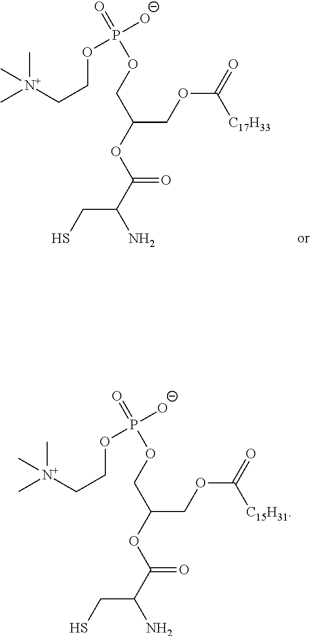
C[N+](CCOP(=O)(OCC(COC(=O)[C17H33])OC(=O)C(CS)N)[O-])(C)C.C[N+](CCOP(=O)(OCC(COC(=O)[C15H31])OC(=O)C(CS)N)[O-])(C)C
